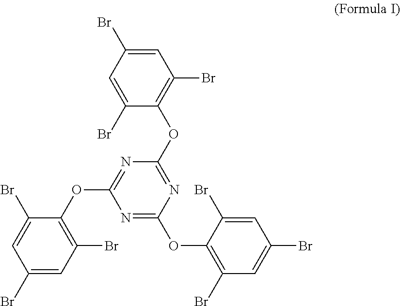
C1=C(Br)C=C(Br)C(OC2=NC(OC3=C(Br)C=C(Br)C=C3Br)=NC(OC3=C(Br)C=C(Br)C=C3Br)=N2)=C1Br
